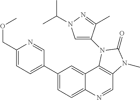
C1(C2=CC=C(COC)N=C2)=CC=C2C(=C1)C1=C(C=N2)N(C)C(=O)N1C1=CN(C(C)C)N=C1C
